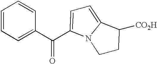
C1=CC=C(C(=O)C2=CC=C3N2CCC3[CO2H])C=C1
